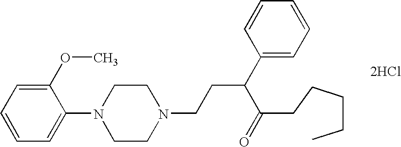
[2HCl].C1(OC)=CC=CC=C1N1CCN(CCC(C2=CC=CC=C2)C(=O)CCCCC)CC1
